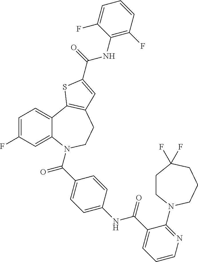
C1=C(F)C=C2C(=C1)C1=C(CCN2C(C2=CC=C(NC(C3=CC=CN=C3N3CCC(F)(F)CCC3)=O)C=C2)=O)C=C(C(=O)NC2=C(F)C=CC=C2F)S1
